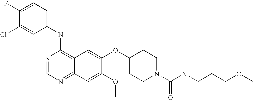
C1(NC2=C3C(=NC=N2)C=C(OC)C(OC2CCN(C(=O)NCCCOC)CC2)=C3)=CC=C(F)C(Cl)=C1
